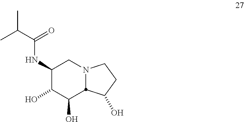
C1(NC(C(C)C)=O)C(O)C(O)C2N(C1)CCC2O
